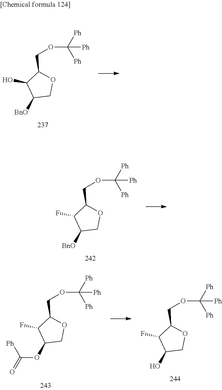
C1([BnO])COC(COC([Ph])([Ph])[Ph])C1O.C1([BnO])COC(COC([Ph])([Ph])[Ph])C1F.C1(OC([Ph])=O)COC(COC([Ph])([Ph])[Ph])C1F.C1(O)COC(COC([Ph])([Ph])[Ph])C1F
